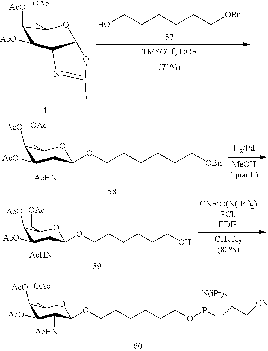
C1([AcO])C([AcO])C([AcHN])C(OCCCCCCOP(OCC[CN])[N(iPr)2])OC1C[OAc].O1C2C(C([AcO])C([AcO])C1C[OAc])N=C(C)O2.OCCCCCC[OBn].C1([AcO])C([AcO])C([AcHN])C(OCCCCCC[OBn])OC1C[OAc].C1([AcO])C([AcO])C([AcHN])C(OCCCCCCO)OC1C[OAc]
